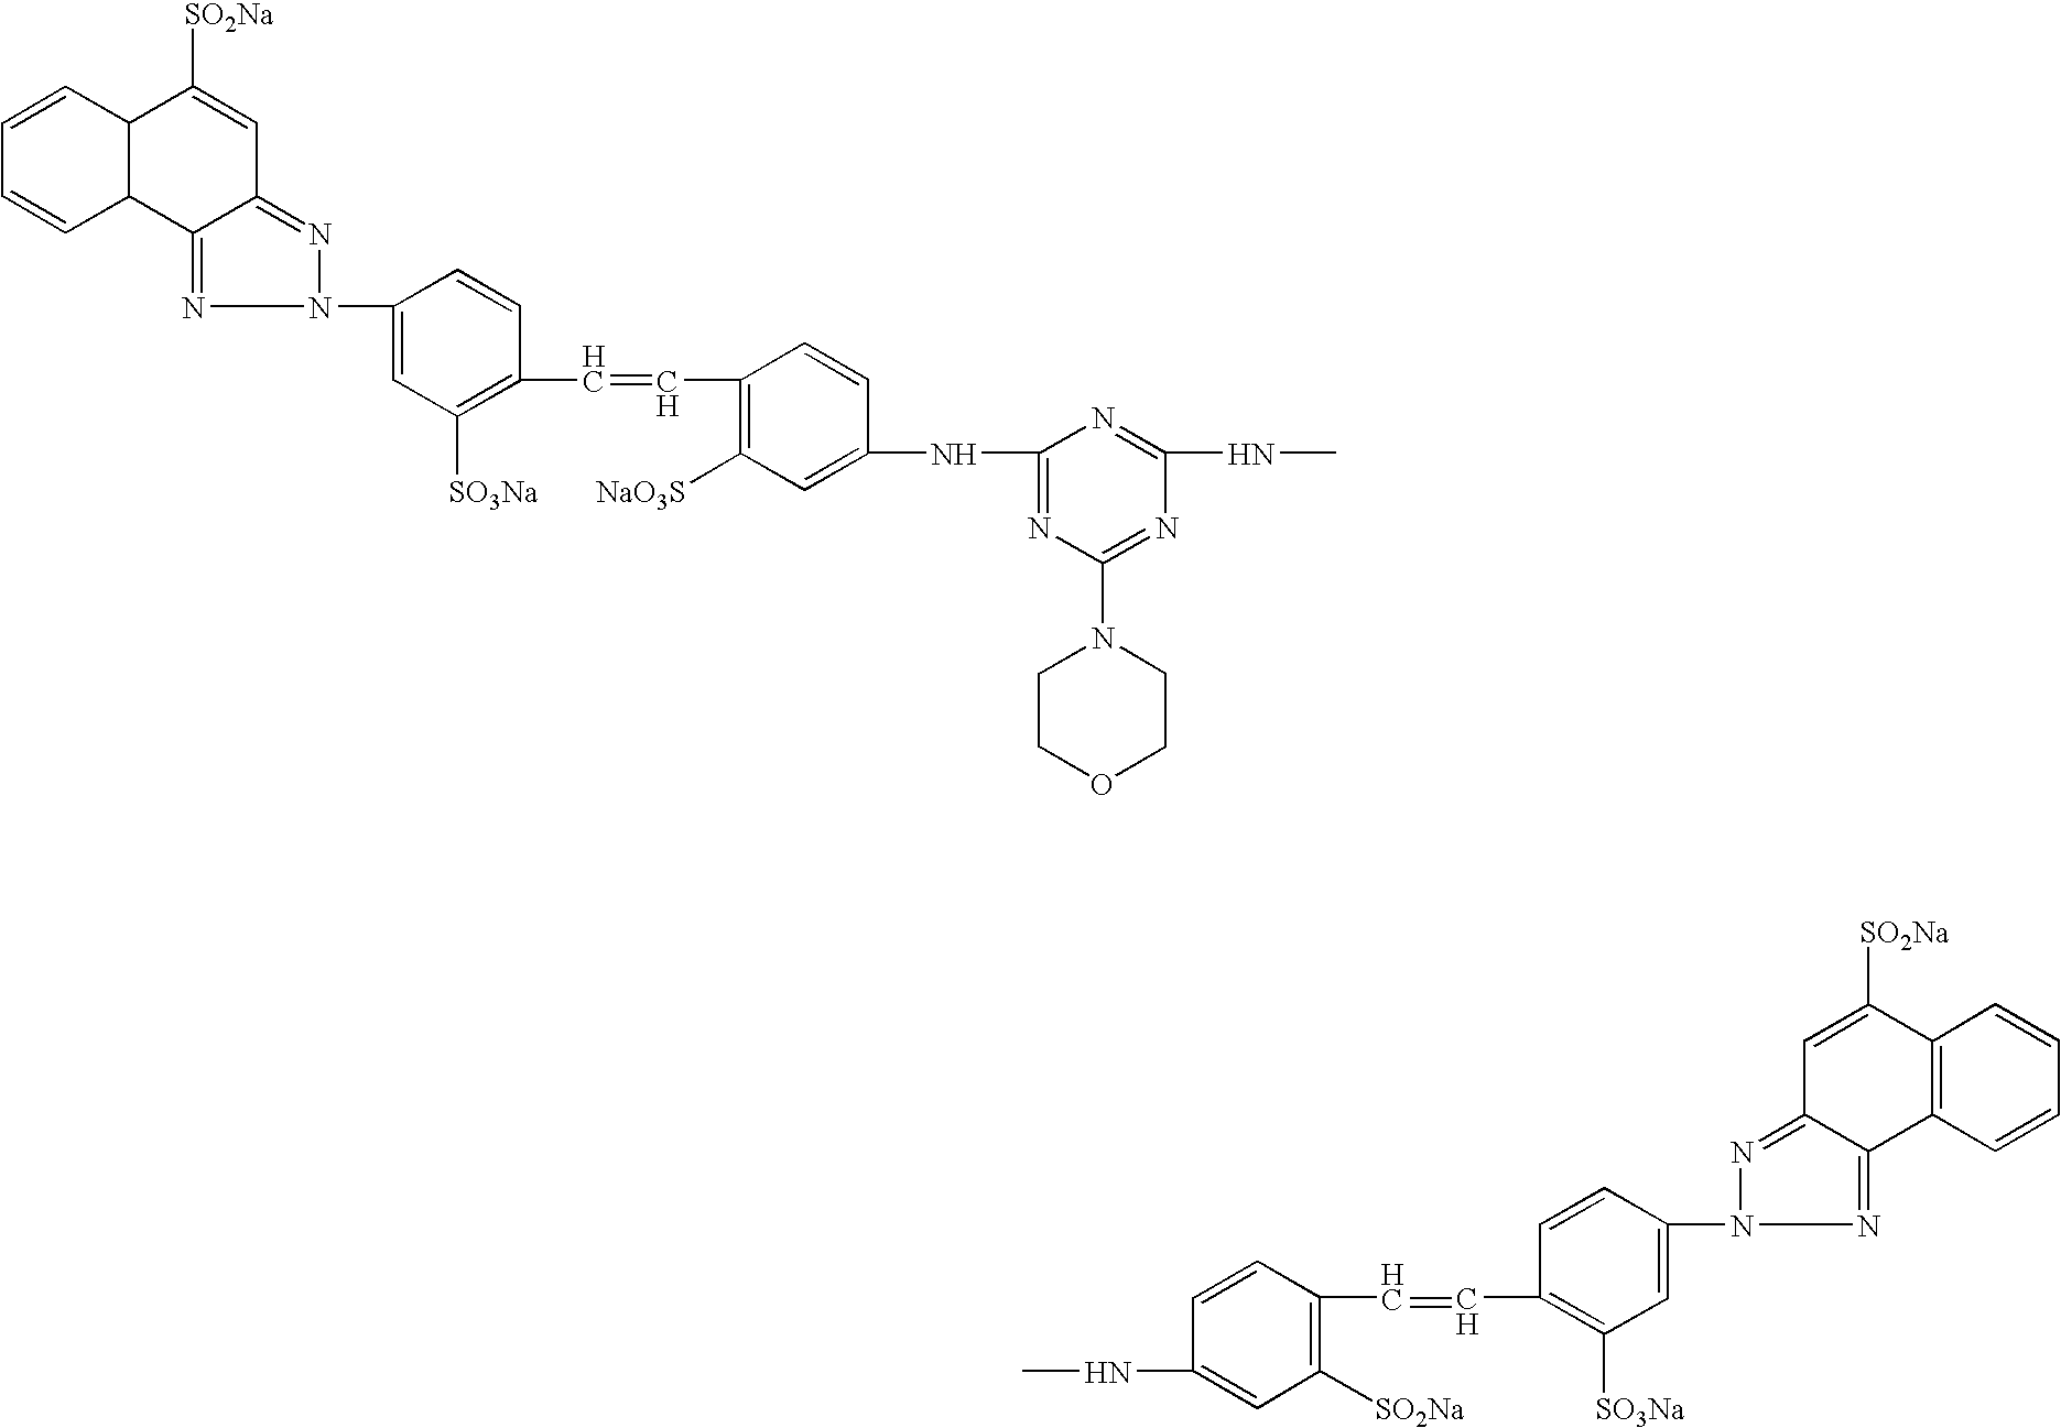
C1=CC2C(C=C1)C1=NN(C3=CC([SO3Na])=C(C=CC4=C([NaO3S])C=C(NC5=NC(N6CCOCC6)=NC(NC)=N5)C=C4)C=C3)N=C1C=C2[SO2Na].N(C1=CC([SO2Na])=C(C=CC2=C([SO3Na])C=C(N3N=C4C(=N3)C3=C(C([SO2Na])=C4)C=CC=C3)C=C2)C=C1)C
